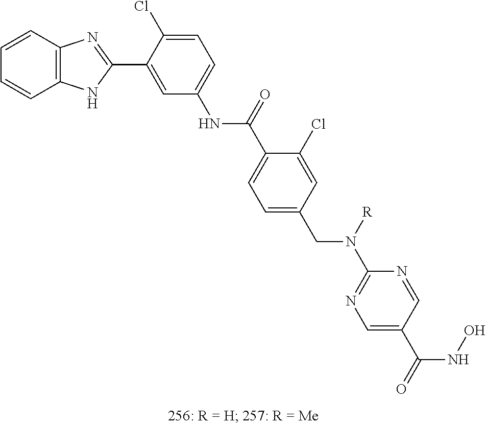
N(C1=CC=C(Cl)C(C2=NC3=C(N2)C=CC=C3)=C1)C(=O)C1=CC=C(CN(C2=NC=C(C(NO)=O)C=N2)[R])C=C1Cl
